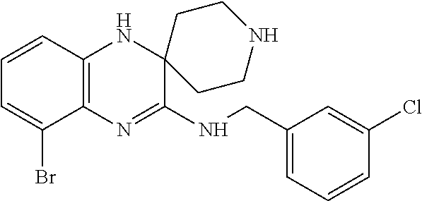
C12=C(N=C(NCC3=CC=CC(Cl)=C3)C3(N1)CCNCC3)C(Br)=CC=C2
